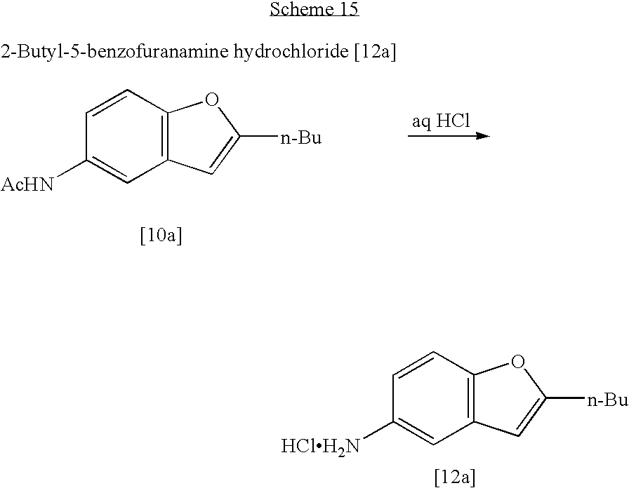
[aq HCl].C1=CC2=C(C=C1[AcHN])C=C([n-Bu])O2.C1=CC2=C(C=C1[HClH2N])C=C([n-Bu])O2
